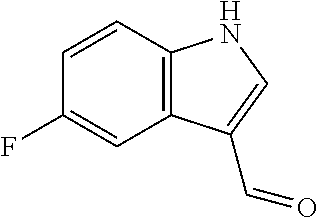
C12=C(C=CC(F)=C1)NC=C2C=O
